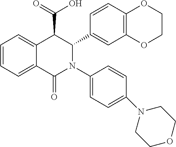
C1=CC=C2C(=C1)C(C(=O)O)C(C1=CC3=C(C=C1)OCCO3)N(C1=CC=C(N3CCOCC3)C=C1)C2=O
